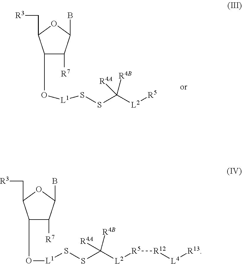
C1(O[L1]SSC([R4B])([R4A])[L2][R5])C([R7])C(B)OC1C[R3].C1(O[L1]SSC([R4B])([R4A])[L2][R5][R12][L4][R13])C([R7])C(B)OC1C[R3]
